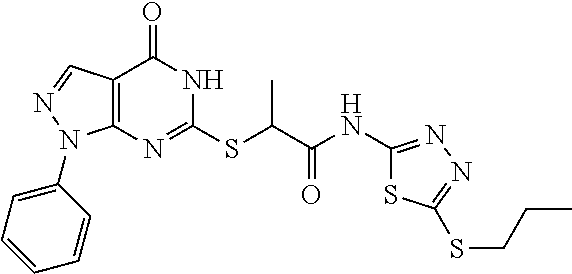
C12=C(N=C(SC(C(NC3=NN=C(SCCC)S3)=O)C)NC1=O)N(C1=CC=CC=C1)N=C2
